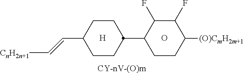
[CY-nV-(O)m].O.[H].C1(F)C(F)C([(O)CmH2m+1])CCC1C1CCC(C=C[CnH2n+1])CC1
